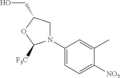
N1(C2=CC=C([NO2])C(C)=C2)CC(CO)OC1[F3C]
